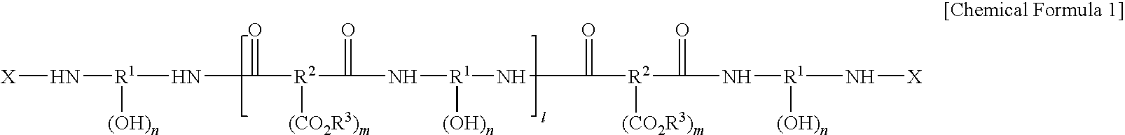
[X]N[R1]([(OH)n])NC(=O)[R2]([(CO2R3)m])C(=O)N[R1]([(OH)n])NC(=O)[R2]([(CO2R3)m])C(=O)N[R1]([(OH)n])N[X]
